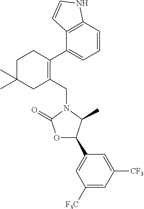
C1(CN2C(=O)OC(C3=CC([F3C])=CC([CF3])=C3)C2C)=C(C2=CC=CC3=C2C=CN3)CCC(C)(C)C1
